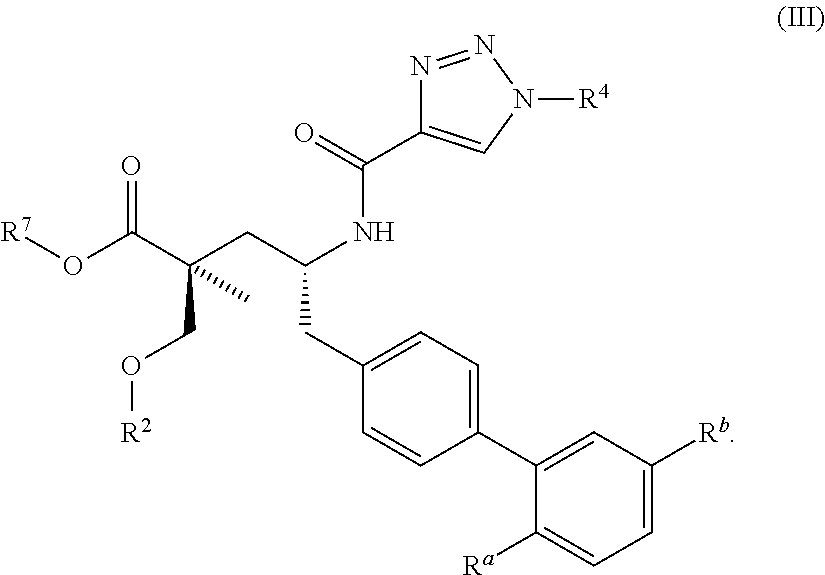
[R7]OC(=O)C(CC(NC(=O)C1=CN([R4])N=N1)CC1=CC=C(C2=CC([Rb])=CC=C2[Ra])C=C1)(CO[R2])C
